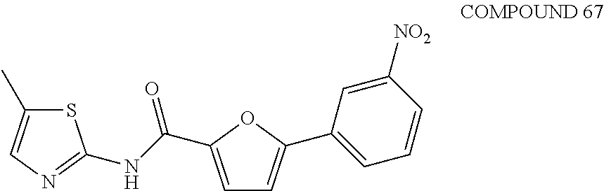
S1C(C)=CN=C1NC(C1=CC=C(C2=CC=CC([NO2])=C2)O1)=O
